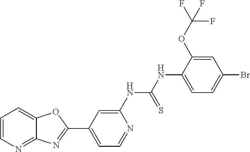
C1=CN=C2C(=C1)OC(C1=CC=NC(NC(NC3=CC=C(Br)C=C3OC(F)(F)F)=S)=C1)=N2
